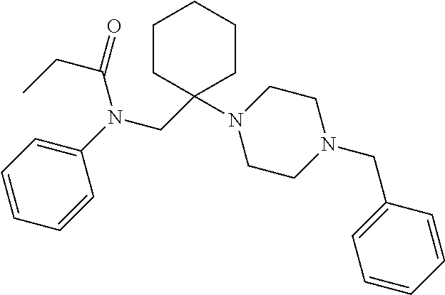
C1CC(CN(C2=CC=CC=C2)C(CC)=O)(N2CCN(CC3=CC=CC=C3)CC2)CCC1
